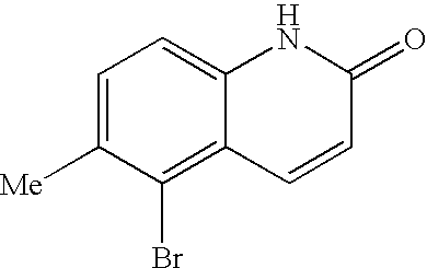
C1=C([Me])C(Br)=C2C(=C1)NC(=O)C=C2
